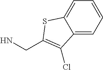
C12=CC=CC=C1SC(CN)=C2Cl
